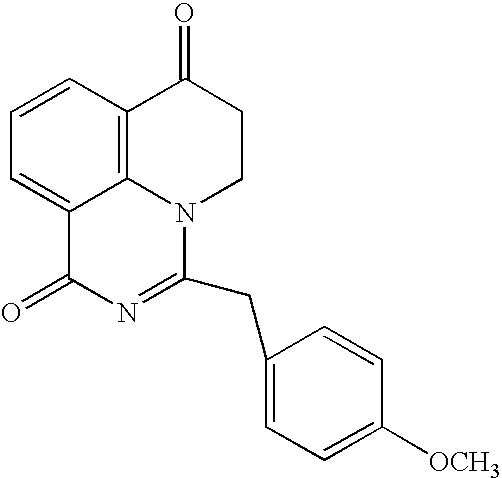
C1=CC2=C3C(=C1)C(=O)N=C(CC1=CC=C([OCH3])C=C1)N3CCC2=O
